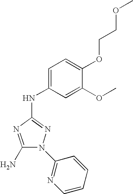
C1(N)=NC(NC2=CC=C(OCCOC)C(OC)=C2)=NN1C1=NC=CC=C1
